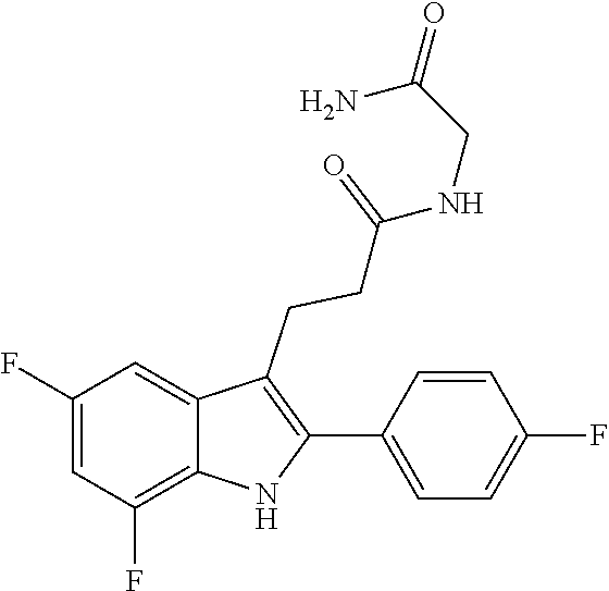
C1(C2=C(CCC(=O)NCC(=O)N)C3=CC(F)=CC(F)=C3N2)=CC=C(F)C=C1
